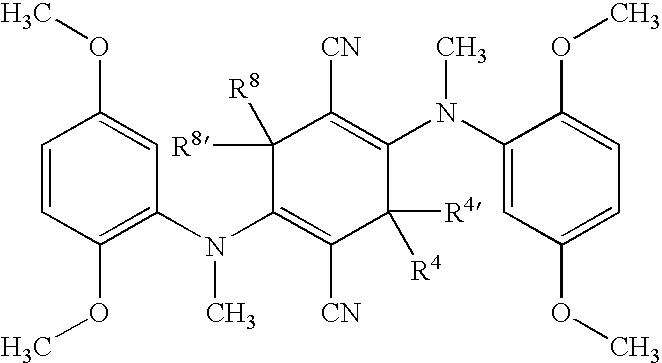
C1(N(C2=C(OC)C=CC(OC)=C2)C)=C([CN])C([R4])([R4])C(N(C2=CC(OC)=CC=C2OC)C)=C([CN])C1([R8])[R8]
